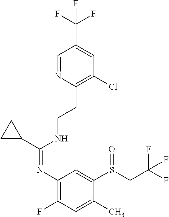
C1C(C(NCCC2=C(Cl)C=C(C(F)(F)F)C=N2)=NC2=C(F)C=C(C)C(S(=O)CC(F)(F)F)=C2)C1
